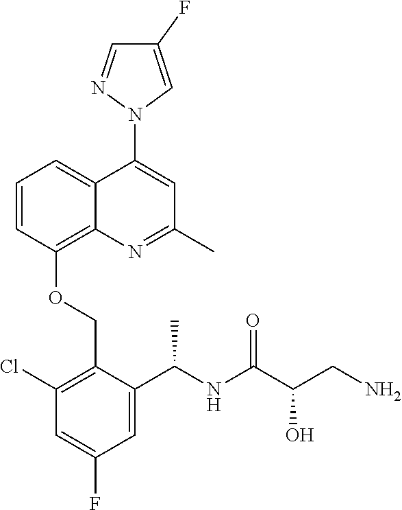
C1=CC(OCC2=C(Cl)C=C(F)C=C2C(NC(C(CN)O)=O)C)=C2C(=C1)C(N1C=C(F)C=N1)=CC(C)=N2
